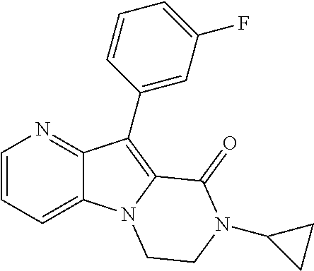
C12=CC=CN=C1C(C1=CC(F)=CC=C1)=C1N2CCN(C2CC2)C1=O
